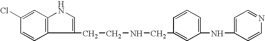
C1(Cl)=CC2=C(C=C1)C(CCNCC1=CC(NC3=CC=NC=C3)=CC=C1)=CN2
